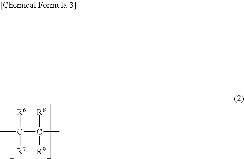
CC(C([R8])([R9])C)([R6])[R7]
